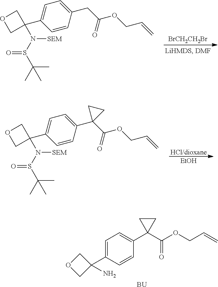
C1=C(C2(N)COC2)C=CC(C2(C(OCC=C)=O)CC2)=C1.[BU].[BrCH2CH2Br].CC(S(N(C1(C2=CC=C(CC(OCC=C)=O)C=C2)COC1)[SEM])=O)(C)C.[HCl/dioxane].[EtOH].CC(S(N(C1(C2=CC=C(C3(C(OCC=C)=O)CC3)C=C2)COC1)[SEM])=O)(C)C
